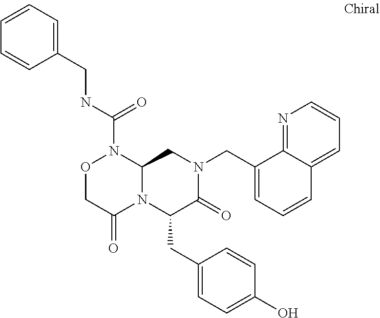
N(C(=O)N1OCC(=O)N2C1CN(CC1=CC=CC3=CC=CN=C13)C(=O)C2CC1=CC=C(O)C=C1)CC1=CC=CC=C1
